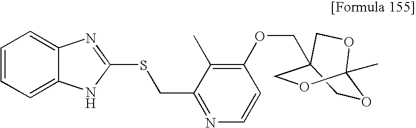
C1C2(COC3=C(C)C(CSC4=NC5=CC=CC=C5N4)=NC=C3)COC(C)(O1)OC2
